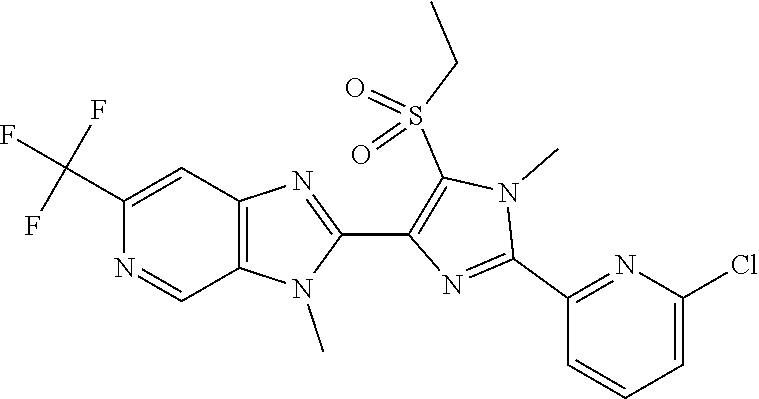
C12=C(N(C)C(C3=C(S(CC)(=O)=O)N(C)C(C4=NC(Cl)=CC=C4)=N3)=N1)C=NC(C(F)(F)F)=C2
